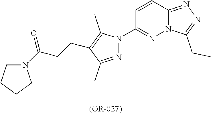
C12=NN=C(CC)N1N=C(N1N=C(C)C(CCC(N3CCCC3)=O)=C1C)C=C2
